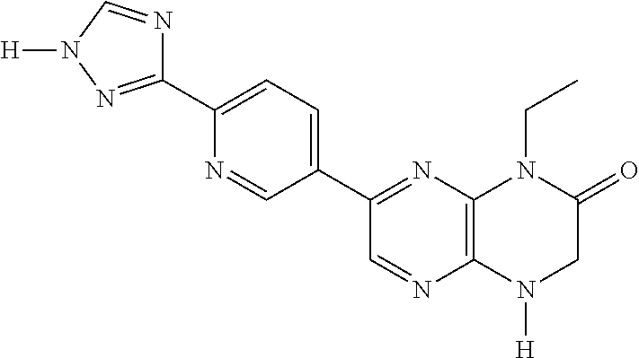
C1=NC2=C(N=C1C1=CC=C(C3=NN([H])C=N3)N=C1)N(CC)C(=O)CN2[H]
